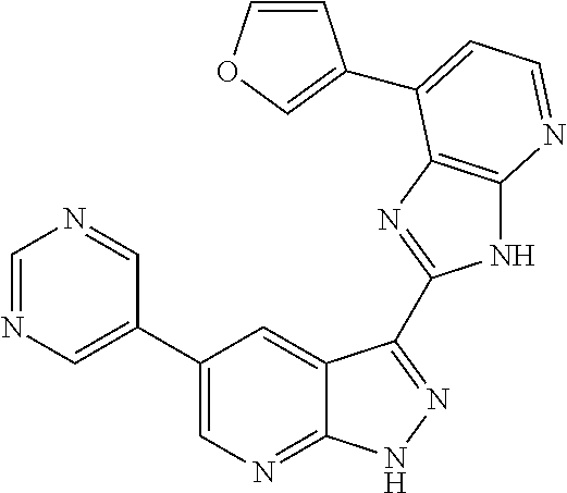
C1=NC=C(C2=CN=C3C(=C2)C(C2=NC4=C(N2)N=CC=C4C2=COC=C2)=NN3)C=N1
